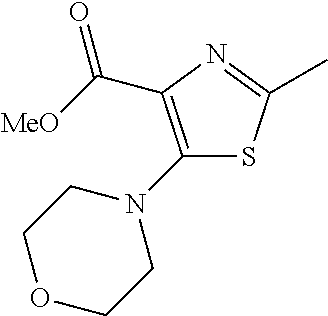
C(C1=C(N2CCOCC2)SC(C)=N1)([MeO])=O
